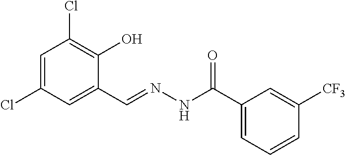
C1=C(Cl)C=C(C=NNC(C2=CC=CC([CF3])=C2)=O)C(O)=C1Cl
